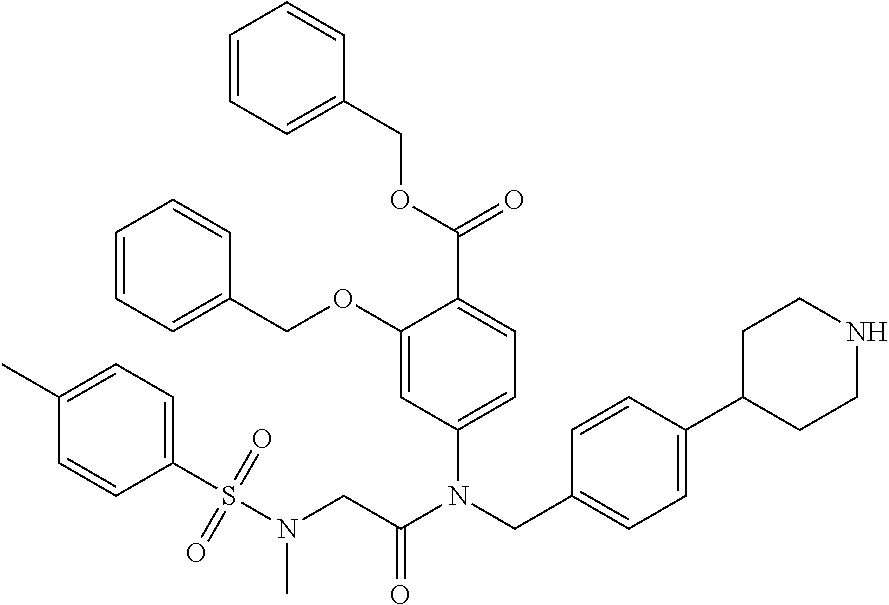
C1(C)=CC=C(S(N(CC(N(CC2=CC=C(C3CCNCC3)C=C2)C2=CC=C(C(OCC3=CC=CC=C3)=O)C(OCC3=CC=CC=C3)=C2)=O)C)(=O)=O)C=C1
